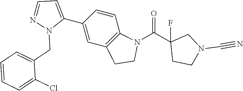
C1(C2=CC3=C(C=C2)N(C(C2(F)CCN(C#N)C2)=O)CC3)=CC=NN1CC1=CC=CC=C1Cl
